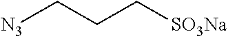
C([SO3Na])CC[N3]
